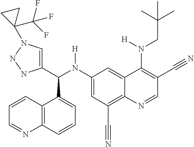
C1(N(C(C2=CN(C3(C(F)(F)F)CC3)NN2)C2=CC=CC3=C2C=CC=N3)[H])=CC(C#N)=C2C(=C1)C(N(CC(C)(C)C)[H])=C(C#N)C=N2
